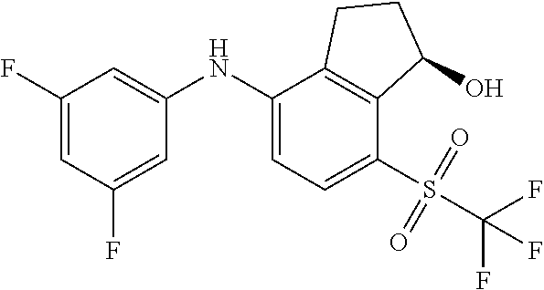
C1(NC2=CC(F)=CC(F)=C2)=CC=C(S(=O)(=O)C(F)(F)F)C2=C1CCC2O
